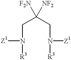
C(N([Z1])[R3])C(CN([R3])[Z1])([F2N])[NF2]
